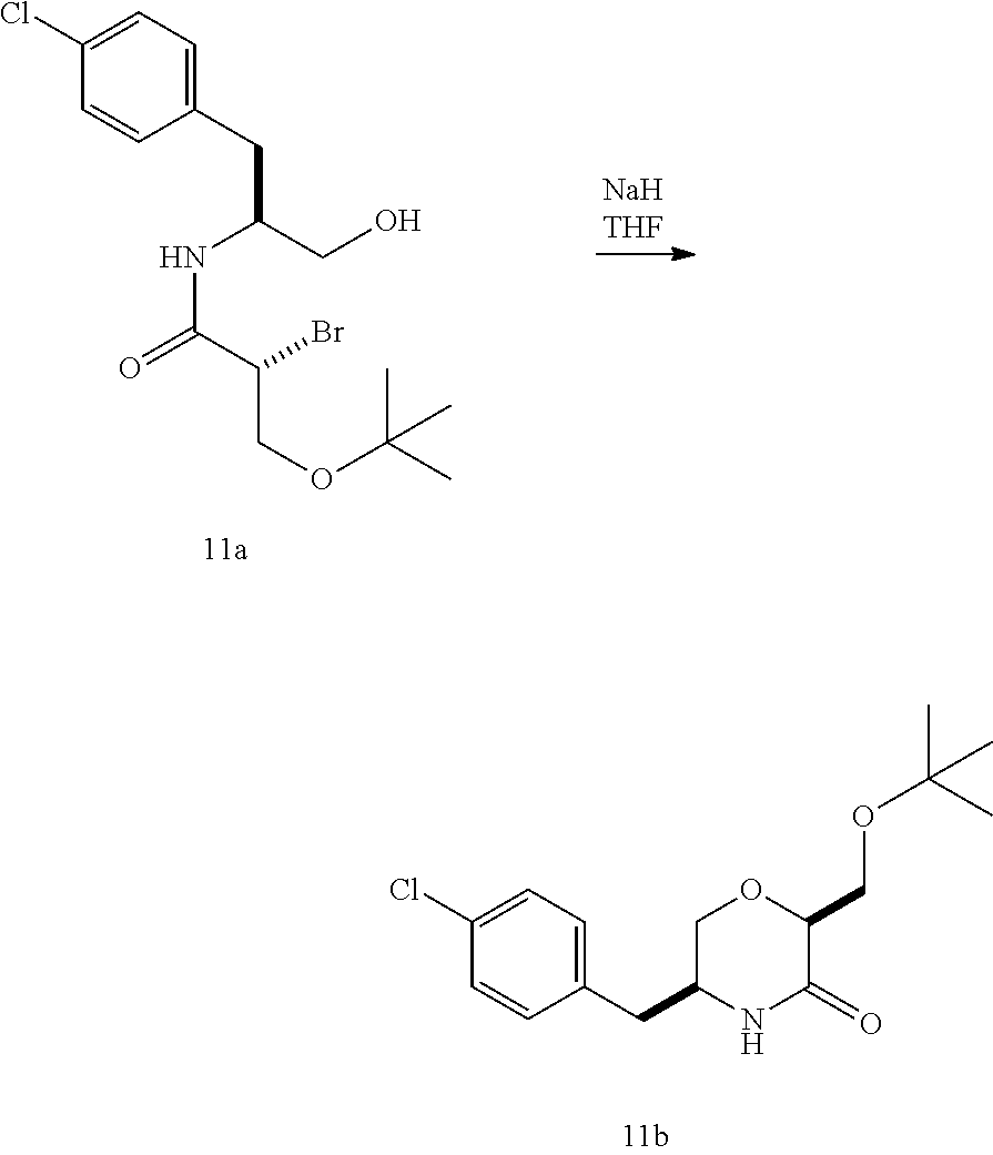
C1(Cl)=CC=C(CC2NC(=O)C(COC(C)(C)C)OC2)C=C1.C1(Cl)=CC=C(CC(CO)NC(=O)C(Br)COC(C)(C)C)C=C1
